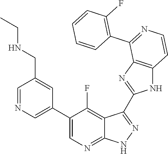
C1=NC=C(C2=CN=C3C(=C2F)C(C2=NC4=C(N2)C=CN=C4C2=C(F)C=CC=C2)=NN3)C=C1CNCC
